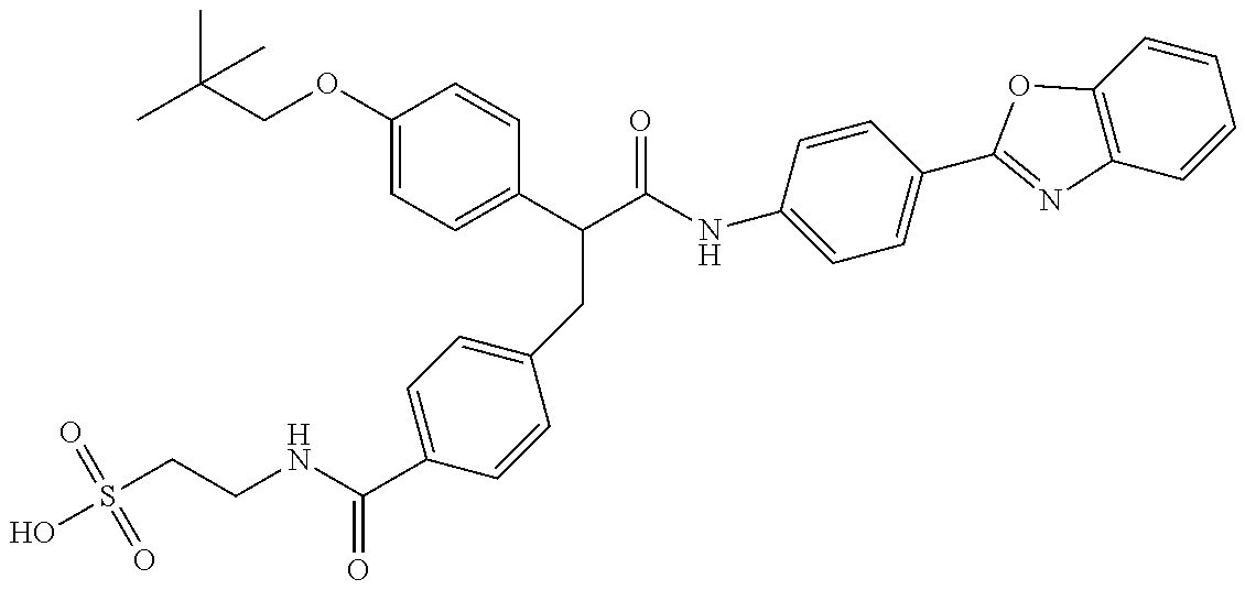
S(CCNC(C1=CC=C(CC(C(NC2=CC=C(C3=NC4=C(C=CC=C4)O3)C=C2)=O)C2=CC=C(OCC(C)(C)C)C=C2)C=C1)=O)(O)(=O)=O
